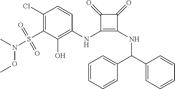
C1(Cl)=C(S(=O)(=O)N(C)OC)C(O)=C(NC2=C(NC(C3=CC=CC=C3)C3=CC=CC=C3)C(=O)C2=O)C=C1
